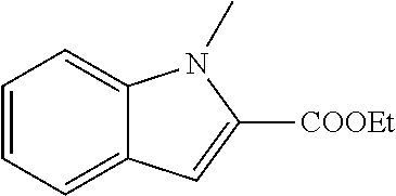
C1=CC=C2C(=C1)N(C)C([COOEt])=C2
